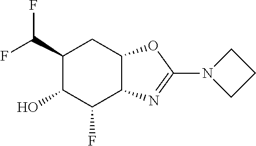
C1(C(F)F)C(O)C(F)C2C(C1)OC(N1CCC1)=N2
